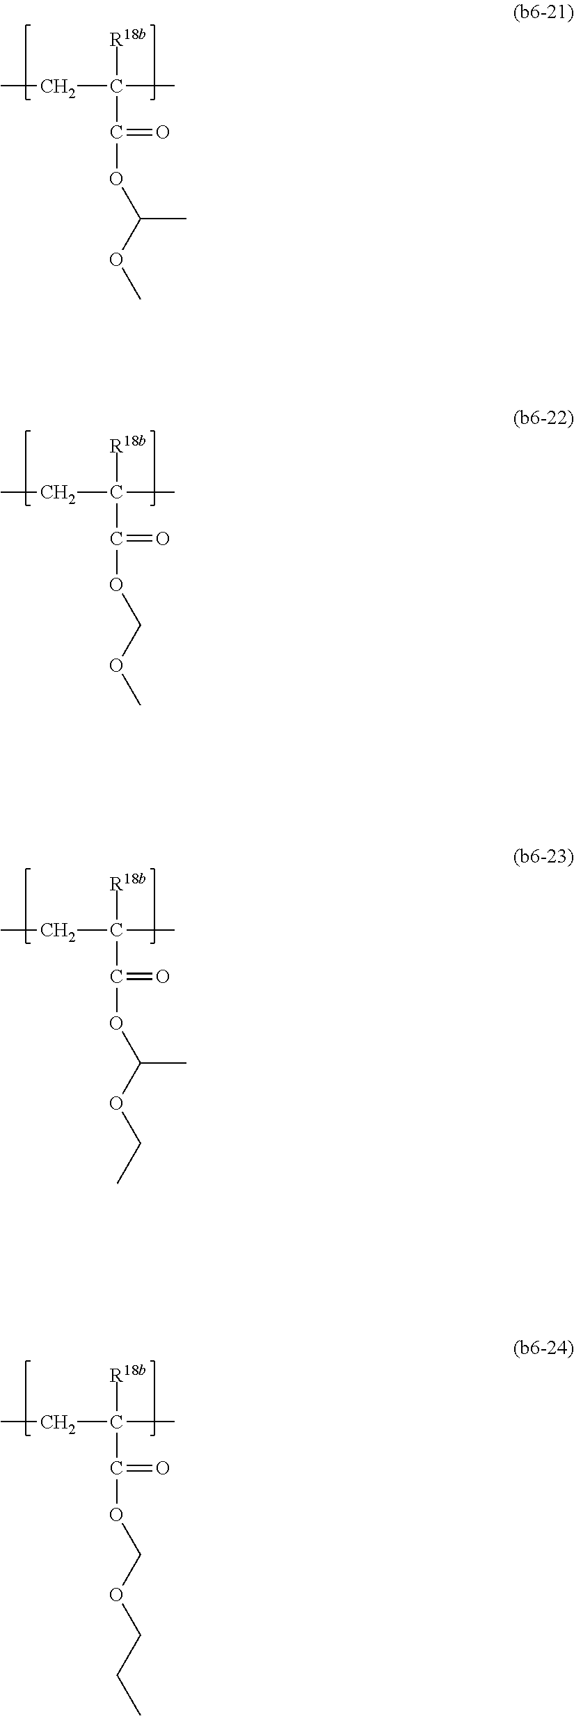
[R18b]C(C)(CC)C(=O)OC(OC)C.[R18b]C(C)(CC)C(=O)OCOC.[R18b]C(C)(CC)C(=O)OC(OCC)C.[R18b]C(C)(CC)C(=O)OCOCCC
